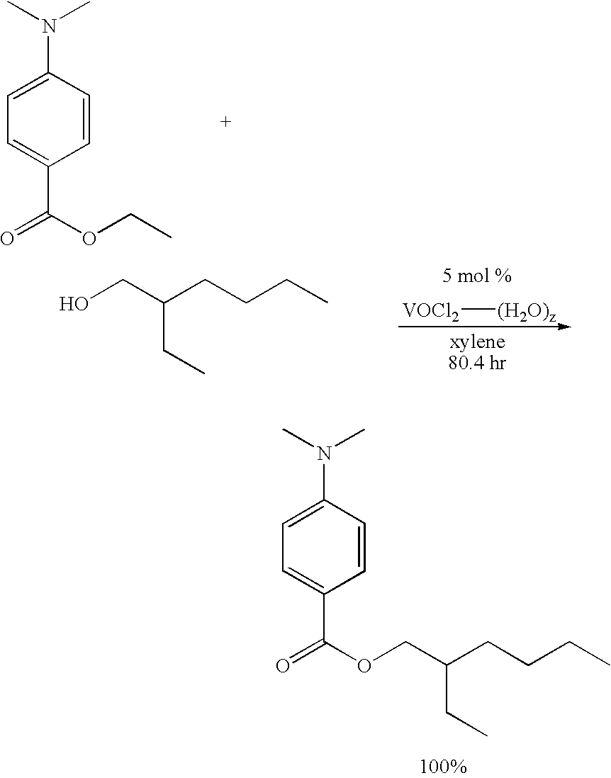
C1=C(N(C)C)C=CC(C(OCC)=O)=C1.OCC(CCCC)CC.[VOCl2][(H2O)z].C1=C(N(C)C)C=CC(C(OCC(CCCC)CC)=O)=C1
